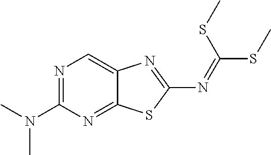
C12=NC(N(C)C)=NC=C1N=C(N=C(SC)SC)S2
